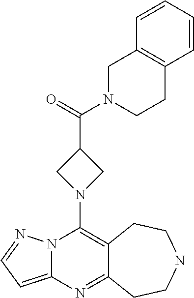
N12C(=CC=N1)N=C1C(=C2N2CC(C(=O)N3CCC4=C(C3)C=CC=C4)C2)CCNCC1
